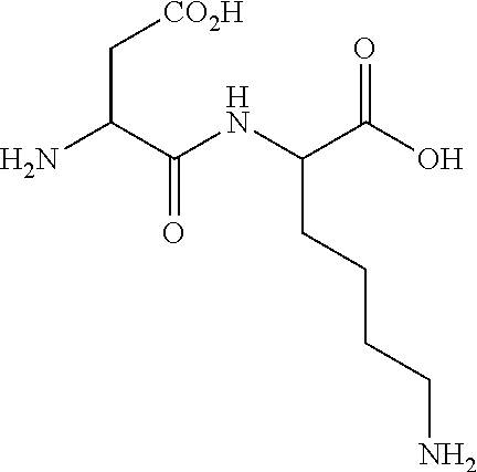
NC(C(NC(C(O)=O)CCCCN)=O)C[CO2H]
